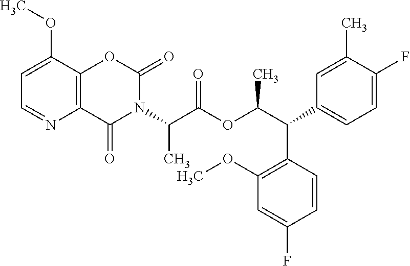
C12=C(C(OC)=CC=N1)OC(=O)N(C(C(OC(C(C1=CC=C(F)C(C)=C1)C1=C(OC)C=C(F)C=C1)C)=O)C)C2=O
